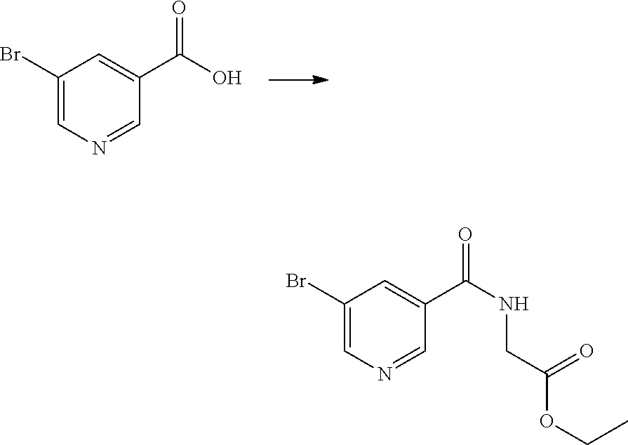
C1(Br)=CN=CC(C(O)=O)=C1.C1(Br)=CN=CC(C(NCC(OCC)=O)=O)=C1
